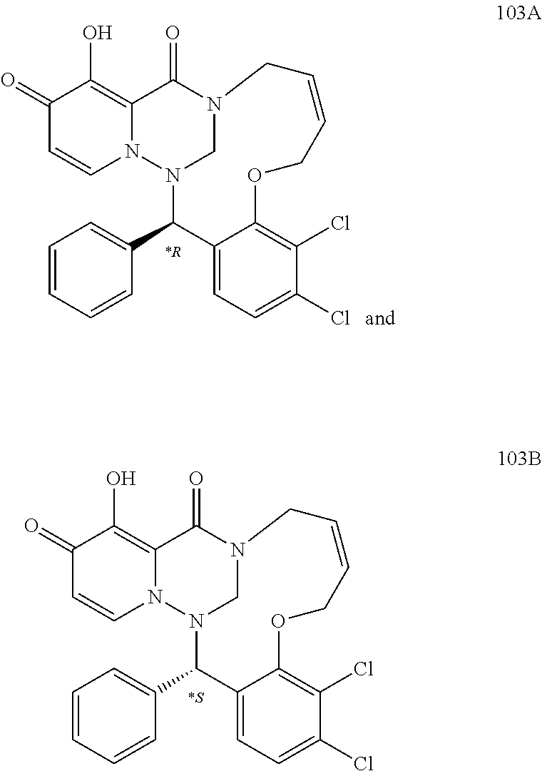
C1(=O)C=CN2C(=C1O)C(=O)N1CN2C(C2=CC=CC=C2)C2=CC=C(Cl)C(Cl)=C2OCC=CC1.[*R].C1(=O)C=CN2C(=C1O)C(=O)N1CN2C(C2=CC=CC=C2)C2=CC=C(Cl)C(Cl)=C2OCC=CC1.[*S]
